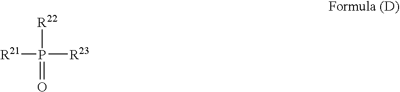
P([R22])([R23])([R21])=O
